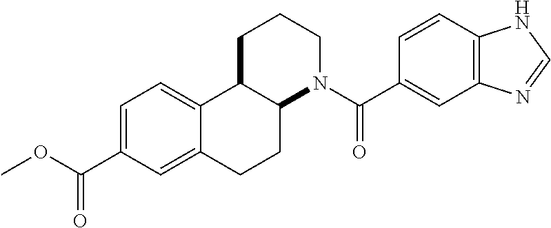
C12C(CCCN1C(C1=CC3=C(C=C1)NC=N3)=O)C1=CC=C(C(OC)=O)C=C1CC2
